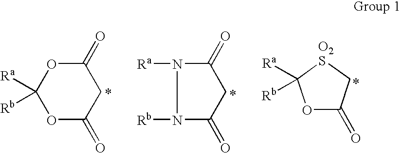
O1C(=O)CC(=O)OC1([Ra])[Rb].N1([Rb])C(=O)CC(=O)N1[Ra].O1C(=O)C[O2S]C1([Ra])[Rb]
